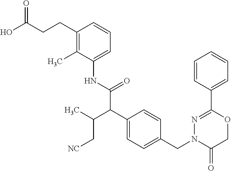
C1(C)=C(CCC(O)=O)C=CC=C1NC(C(C1=CC=C(CN2C(=O)COC(C3=CC=CC=C3)=N2)C=C1)C(C)C[NC])=O
